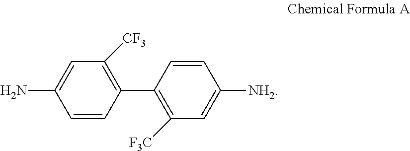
NC1=CC([CF3])=C(C2=C([F3C])C=C([NH2])C=C2)C=C1
